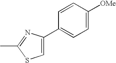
C1(C2=CC=C([OMe])C=C2)=CSC(C)=N1
